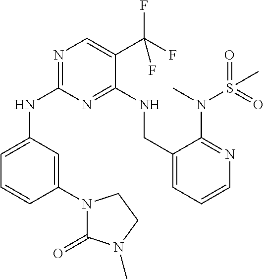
C1(N2C(=O)N(C)CC2)=CC(NC2=NC=C(C(F)(F)F)C(NCC3=CC=CN=C3N(S(C)(=O)=O)C)=N2)=CC=C1
